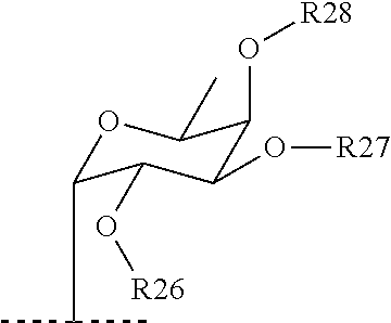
O1C(C(C)C)C(O[R26])C(O[R27])C(O[R28])C1C
